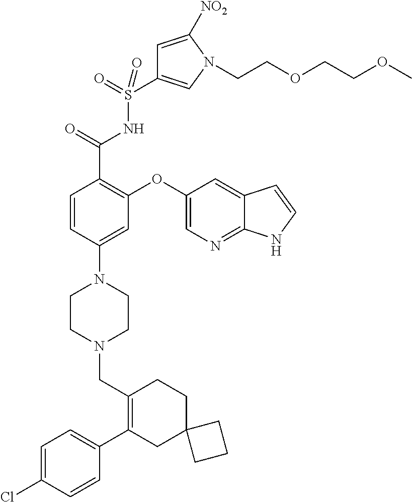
C1=C(Cl)C=CC(C2=C(CN3CCN(C4=CC(OC5=CN=C6C(=C5)C=CN6)=C(C(=O)NS(=O)(=O)C5=CN(CCOCCOC)C([NO2])=C5)C=C4)CC3)CCC3(C2)CCC3)=C1
